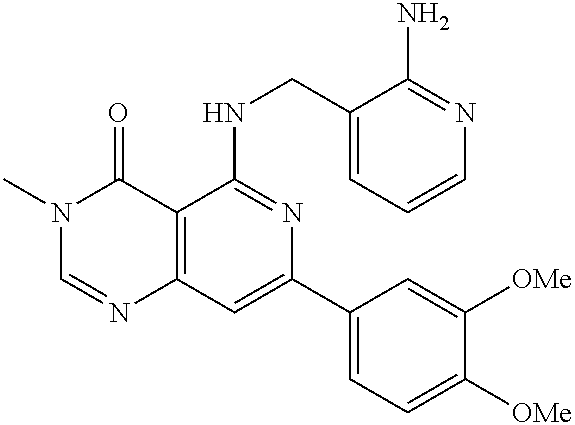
C12=C(C=C(C3=CC=C([OMe])C([OMe])=C3)N=C1NCC1=CC=CN=C1N)N=CN(C)C2=O
